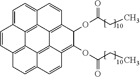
C1=CC2=C3C4=C5C6=C(C(OC(CC)=O)C(OC(CC)=O)=C7C6=C3C(=CC2)C=C7)C=CC5=CC=C14
